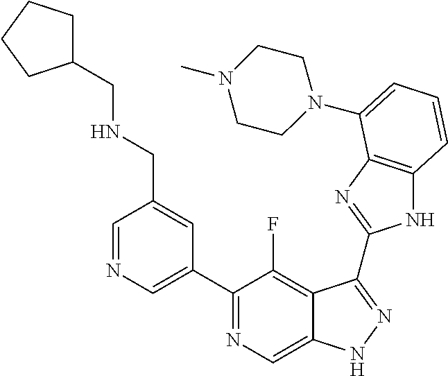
C1=NC=C(C2=NC=C3C(=C2F)C(C2=NC4=C(N2)C=CC=C4N2CCN(C)CC2)=NN3)C=C1CNCC1CCCC1
